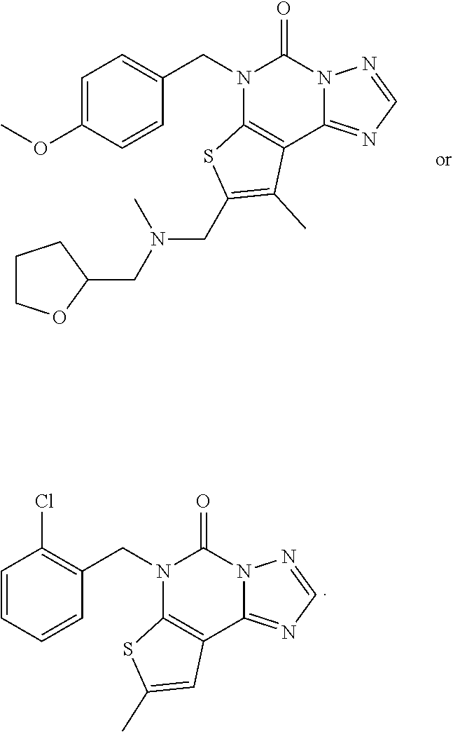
C1=C(OC)C=CC(CN2C3=C(C4=NC=NN4C2=O)C(C)=C(CN(CC2CCCO2)C)S3)=C1.C1=CC=CC(CN2C3=C(C4=NC=NN4C2=O)C=C(C)S3)=C1Cl
